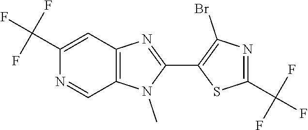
C1(C(F)(F)F)=CC2=C(C=N1)N(C)C(C1=C(Br)N=C(C(F)(F)F)S1)=N2
